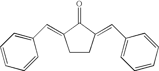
C1CC(=CC2=CC=CC=C2)C(=O)C1=CC1=CC=CC=C1
